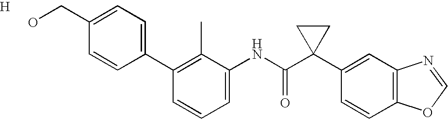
C1(C2=CC=C(CO)C=C2)=C(C)C(NC(C2(C3=CC4=C(C=C3)OC=N4)CC2)=O)=CC=C1.[H]
